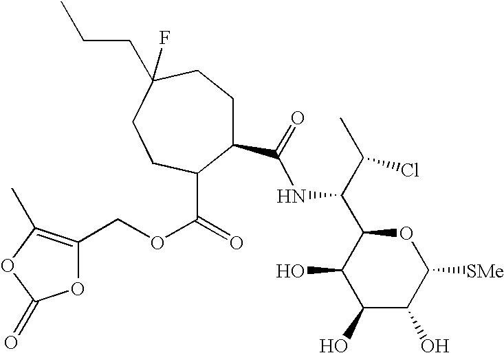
C1(O)C(O)C([SMe])OC(C(C(C)Cl)NC(=O)C2CCC(F)(CCC)CCC2C(OCC2=C(C)OC(=O)O2)=O)C1O
